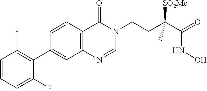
C1=CC=C(F)C(C2=CC3=C(C=C2)C(=O)N(CCC(C(=O)NO)([SO2Me])C)C=N3)=C1F
